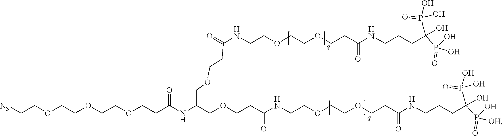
N(C(COCCC(NCCOCCOCCC(NCCCC(P([OH])(=O)O)(P(=O)(O)O)O)=O)=O)COCCC(NCCOCCOCCC(NCCCC(P(O)(=O)O)(P(=O)(O)O)O)=O)=O)C(CCOCCOCCOCC[N3])=O
